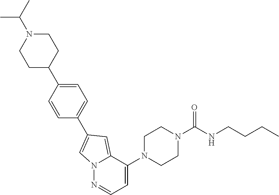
C1N(C(NCCCC)=O)CCN(C2=CC=NN3C2=CC(C2=CC=C(C4CCN(C(C)C)CC4)C=C2)=C3)C1
